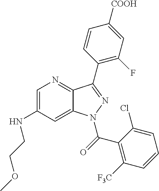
C1=C(NCCOC)C=C2C(=N1)C(C1=C(F)C=C([COOH])C=C1)=NN2C(=O)C1=C([F3C])C=CC=C1Cl
